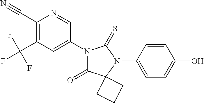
C1(C#N)=C(C(F)(F)F)C=C(N2C(=O)C3(N(C4=CC=C(O)C=C4)C2=S)CCC3)C=N1
